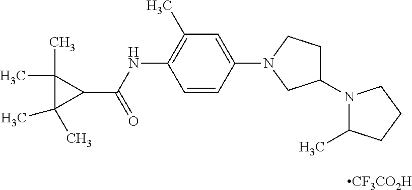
C1=CC(N2CCC(N3C(C)CCC3)C2)=CC(C)=C1NC(C1C(C)(C)C1(C)C)=O.[CF3CO2H]
